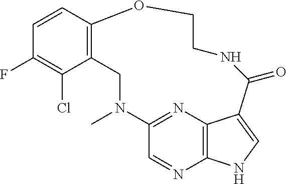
C1=CC2=C(C(Cl)=C1F)CN(C)C1=NC3=C(N=C1)NC=C3C(=O)NCCO2
